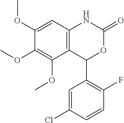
C12=C(C=C(OC)C(OC)=C1OC)NC(=O)OC2C1=C(F)C=CC(Cl)=C1
